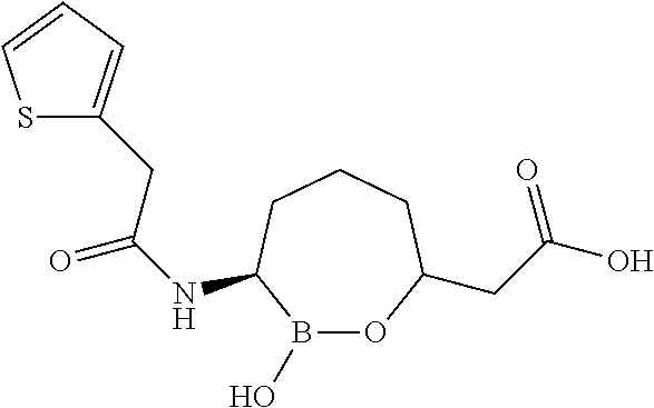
B1(O)OC(CC(O)=O)CCCC1NC(=O)CC1=CC=CS1
